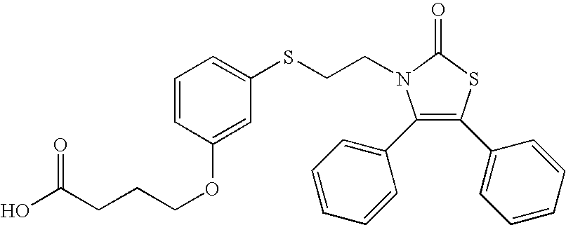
C1(C2=CC=CC=C2)=C(C2=CC=CC=C2)SC(=O)N1CCSC1=CC=CC(OCCCC(O)=O)=C1
